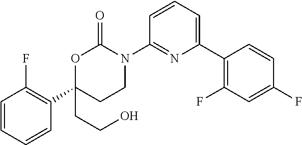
C1(C2(CCO)CCN(C3=NC(C4=C(F)C=C(F)C=C4)=CC=C3)C(=O)O2)=C(F)C=CC=C1
